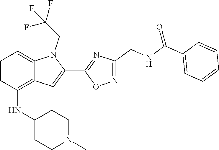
C12=CC=CC(NC3CCN(C)CC3)=C1C=C(C1=NC(CNC(C3=CC=CC=C3)=O)=NO1)N2CC(F)(F)F
